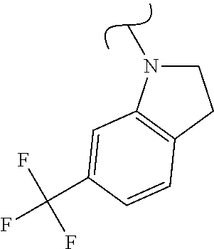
C1CC2=C(N1C)C=C(C(F)(F)F)C=C2
